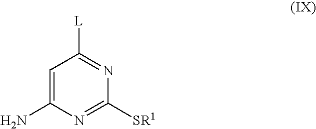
C1=C(N)N=C([SR1])N=C1[L]
